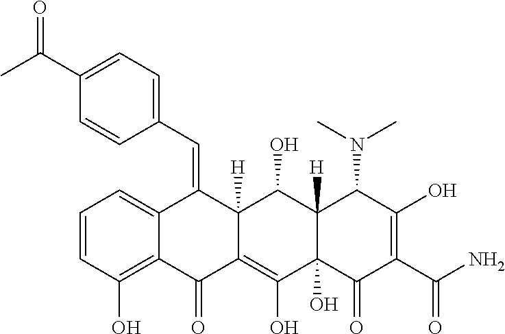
C1=CC(O)=C2C(=C1)C(=CC1=CC=C(C(C)=O)C=C1)C1([H])C(=C(O)C3(O)C([H])(C1O)C(N(C)C)C(O)=C(C(N)=O)C3=O)C2=O
